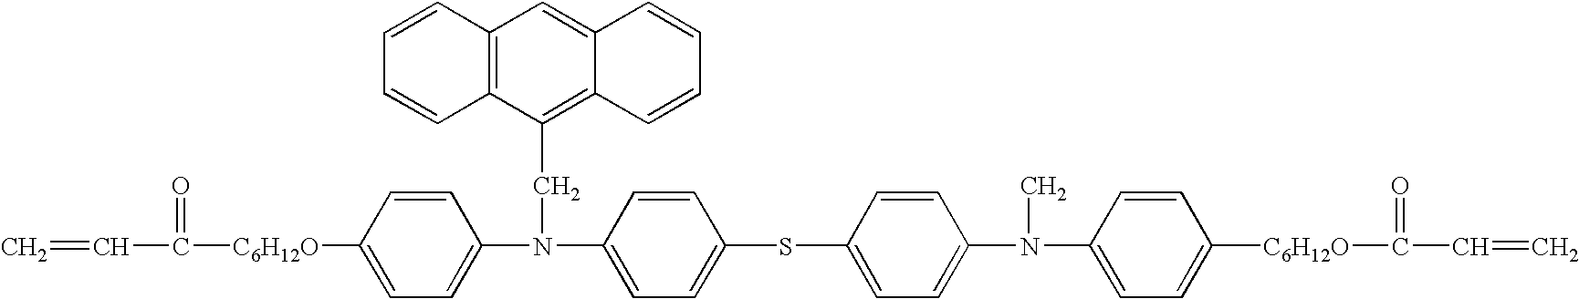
C=CC(=O)[C6H12O]C1=CC=C(N(CC2=C3C(=CC4=C2C=CC=C4)C=CC=C3)C2=CC=C(SC3=CC=C(N(C)C4=CC=C([C6H12O]C(=O)C=C)C=C4)C=C3)C=C2)C=C1
